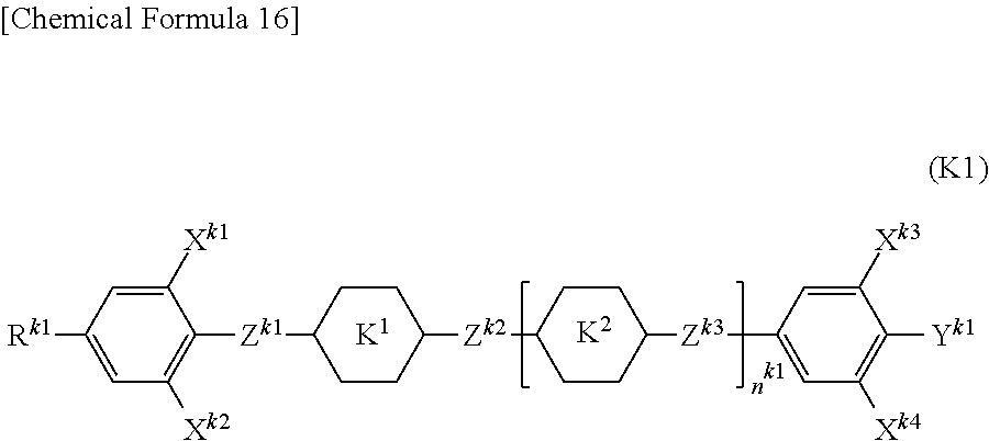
C1([Xk1])=CC([Rk1])=CC([Xk2])=C1[Zk1]C1CCC([Zk2]C2CCC([Zk3]C3=CC([Xk4])=C([Yk1])C([Xk3])=C3)CC2)CC1.[K1].[K2]
